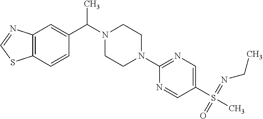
C12=C(C=C(C(C)N3CCN(C4=NC=C(S(C)(=NCC)=O)C=N4)CC3)C=C1)N=CS2
